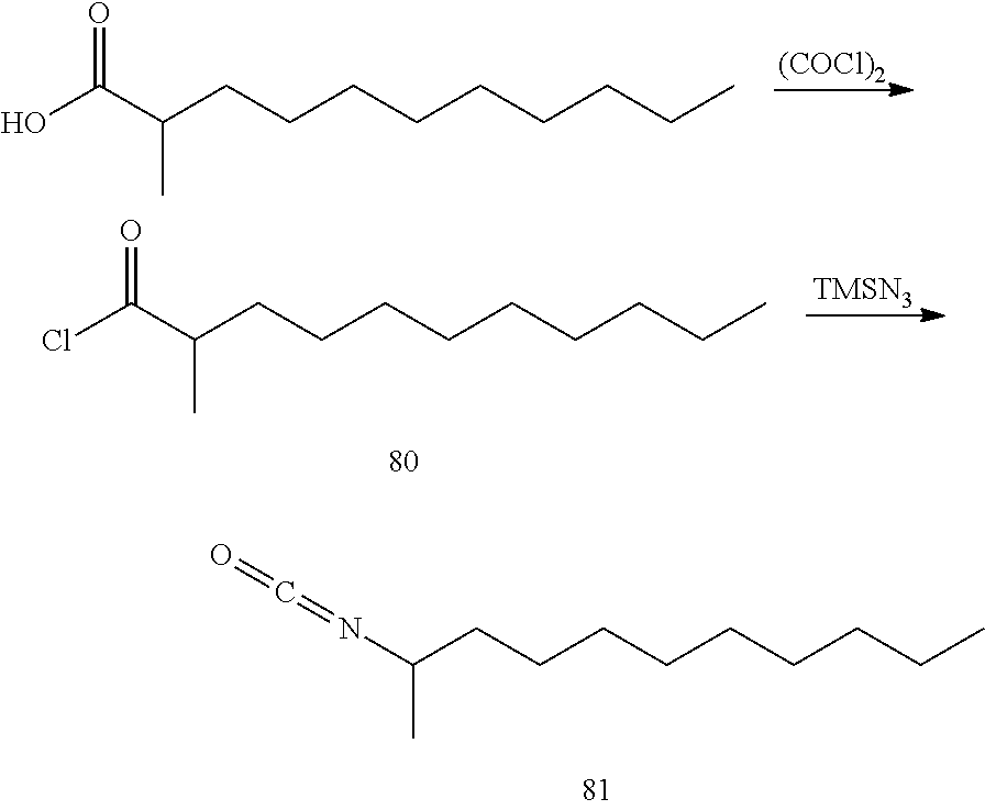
[(COCl)2].OC(C(CCCCCCCCC)C)=O.N(C(CCCCCCCCC)C)=C=O.[TMSN3].ClC(C(CCCCCCCCC)C)=O
